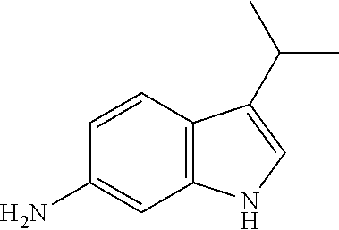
C1(N)=CC2=C(C=C1)C(C(C)C)=CN2
